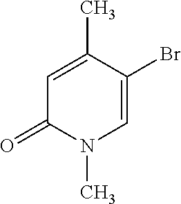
C1=C(C)C(Br)=CN(C)C1=O
